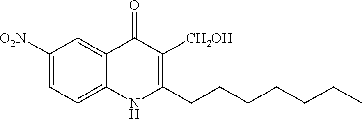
C1([O2N])=CC=C2C(=C1)C(=O)C([CH2OH])=C(CCCCCCC)N2
